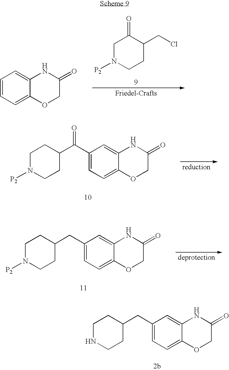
C1N([P2])CCC(CCl)C1=O.C1=CC=C2C(=C1)NC(=O)CO2.C1(C(C2CCN([P2])CC2)=O)=CC=C2C(=C1)NC(=O)CO2.C1(CC2CCN([P2])CC2)=CC=C2C(=C1)NC(=O)CO2.C1(CC2CCNCC2)=CC=C2C(=C1)NC(=O)CO2
